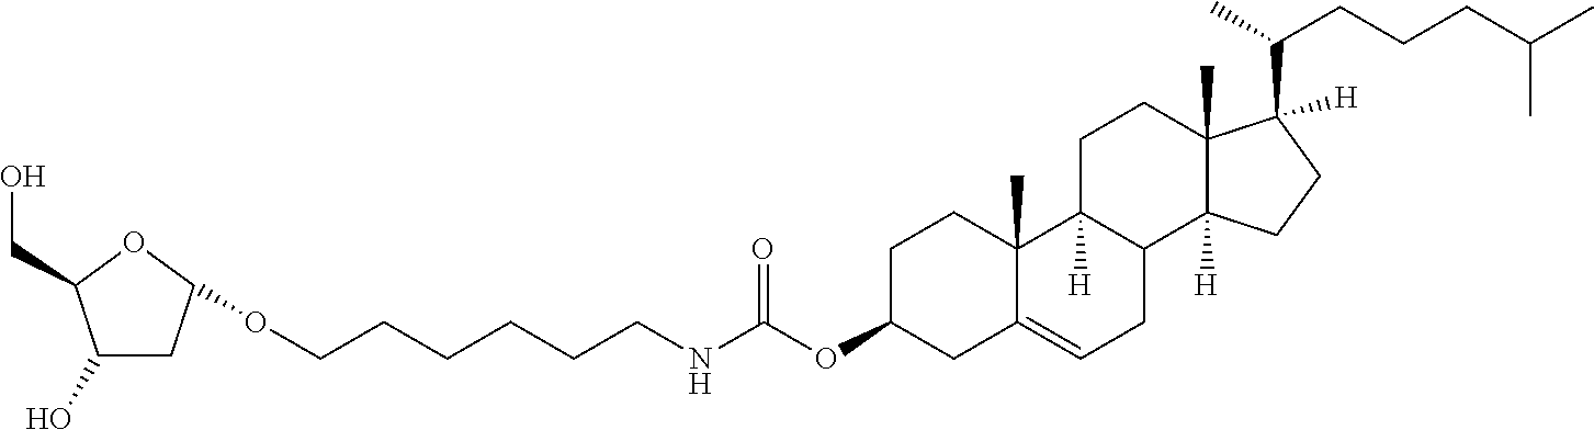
C(NCCCCCCOC1CC(O)C(CO)O1)(=O)OC1CC2=CCC3C([H])(C2(C)CC1)CCC1(C)C([H])(C(C)CCCC(C)C)CCC13[H]
